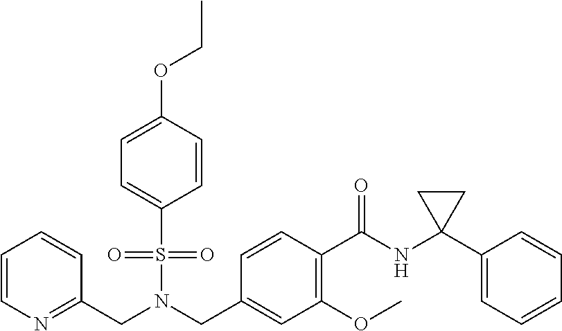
C(N(S(=O)(=O)C1=CC=C(OCC)C=C1)CC1=CC(OC)=C(C(NC2(C3=CC=CC=C3)CC2)=O)C=C1)C1=NC=CC=C1
